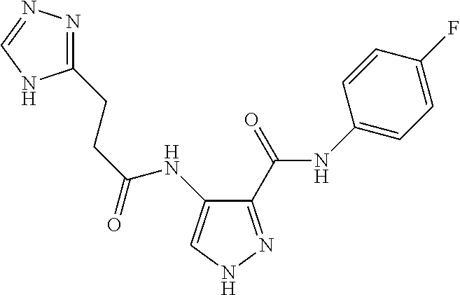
C1(C(NC2=CC=C(F)C=C2)=O)=NNC=C1NC(CCC1=NN=CN1)=O
